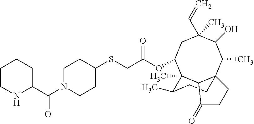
C1(SCC(OC2C3(C)C4C(C(C)C(O)C(C)(C=C)C2)(CCC3C)CCC4=O)=O)CCN(C(=O)C2CCCCN2)CC1
